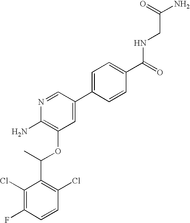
C1(Cl)=C(F)C=CC(Cl)=C1C(C)OC1=C(N)N=CC(C2=CC=C(C(=O)NCC(N)=O)C=C2)=C1
